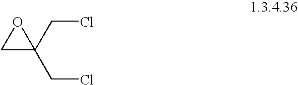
C1C(CCl)(CCl)O1
